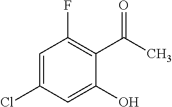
C1=C(Cl)C=C(O)C(C(C)=O)=C1F
